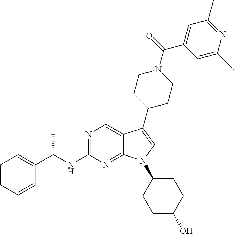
N1=C(NC(C2=CC=CC=C2)C)N=C2C(=C1)C(C1CCN(C(=O)C3=CC(C)=NC(C)=C3)CC1)=CN2C1CCC(O)CC1
